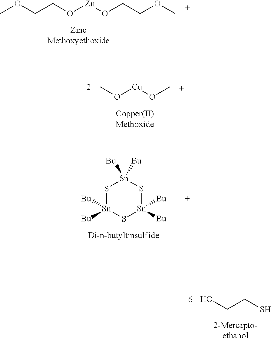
COCCO[Zn]OCCOC.S1[Sn]([Bu])([Bu])S[Sn]([Bu])([Bu])S[Sn]1([Bu])[Bu].O([Cu]OC)C.OCCS
